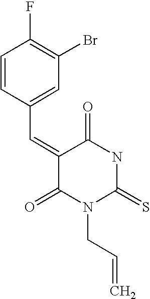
C1=CC(C=C2C(=O)N(CC=C)C(=S)NC2=O)=CC(Br)=C1F
